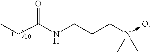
CCC(NCCCN(->O)(C)C)=O
